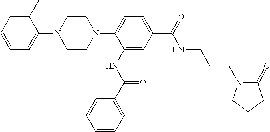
C1=CC=C(C)C(N2CCN(C3=CC=C(C(=O)NCCCN4C(=O)CCC4)C=C3NC(C3=CC=CC=C3)=O)CC2)=C1
